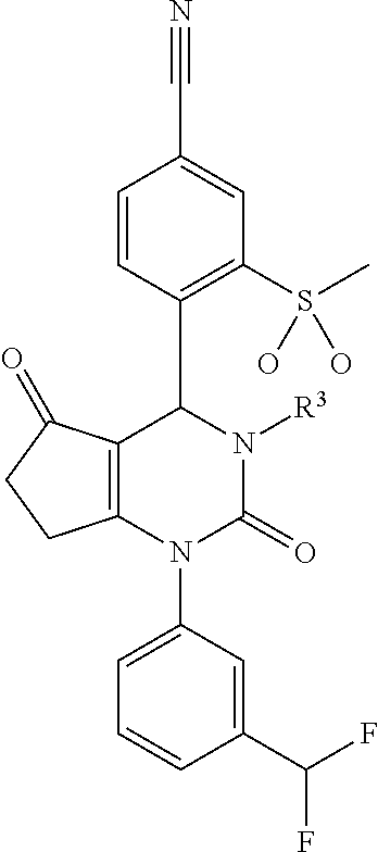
C12=C(N(C3=CC=CC(C(F)F)=C3)C(=O)N([R3])C1C1=C(S(C)(O)O)C=C(C#N)C=C1)CCC2=O
